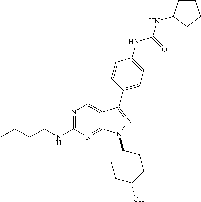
N1=C(NCCCC)N=C2C(=C1)C(C1=CC=C(NC(=O)NC3CCCC3)C=C1)=NN2C1CCC(O)CC1
